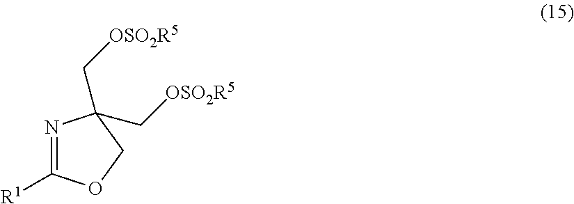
N1=C([R1])OCC1(C[OSO2R5])C[OSO2R5]
